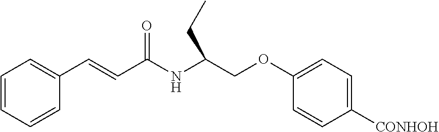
C1=CC=CC(C=CC(NC(COC2=CC=C([CONHOH])C=C2)CC)=O)=C1
